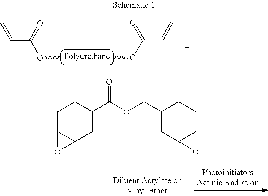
COC(C=C)=O.COC(C=C)=O.C1C2C(CC(C(OCC3CC4C(CC3)O4)=O)C1)O2
